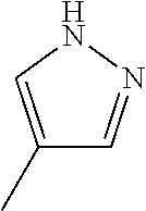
N1C=C(C)C=N1
